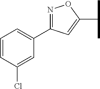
C1=CC(Cl)=CC(C2=NOC(C(C)C)=C2)=C1
